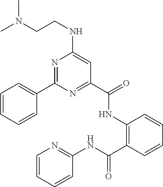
C1=CC=CC(C2=NC(NCCN(C)C)=CC(C(NC3=C(C(NC4=NC=CC=C4)=O)C=CC=C3)=O)=N2)=C1
